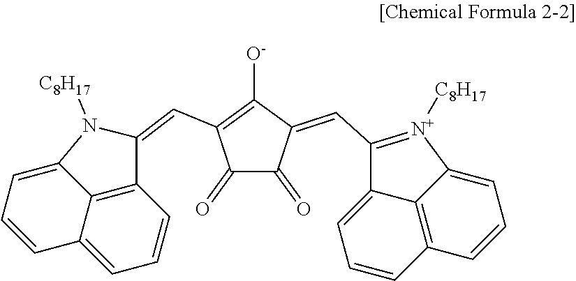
C12=CC=CC3=C1C(=CC=C2)N([C8H17])C3=CC1=C([O-])C(=CC2=[N+]([C8H17])C3=CC=CC4=C3C2=CC=C4)C(=O)C1=O
